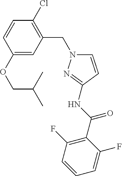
C1(OCC(C)C)=CC(CN2C=CC(NC(C3=C(F)C=CC=C3F)=O)=N2)=C(Cl)C=C1
